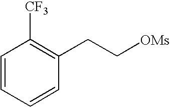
C1=CC=CC(CC[OMs])=C1[CF3]
